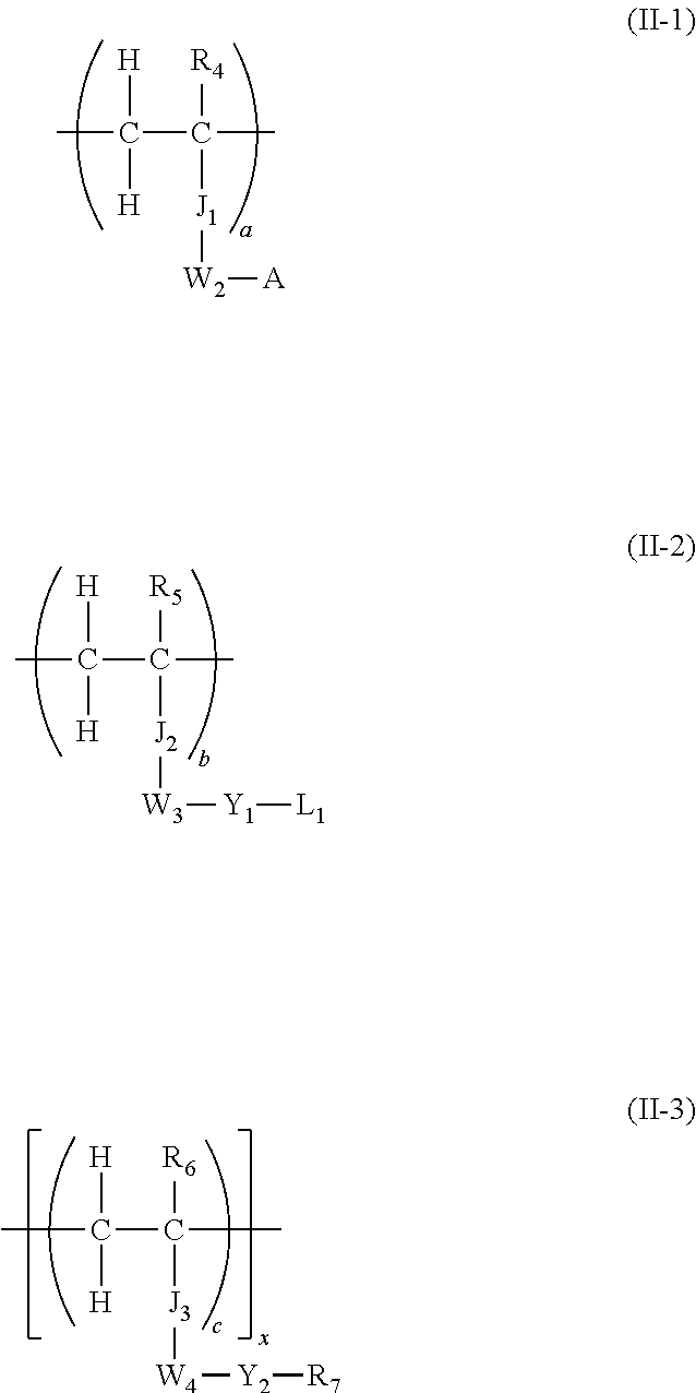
CC(C(C)([R4])[J1][W2][A])([H])[H].CC(C(C)([R5])[J2][W3][Y1][L1])([H])[H].CC(C(C)([R6])[J3][W4][Y2][R7])([H])[H]
